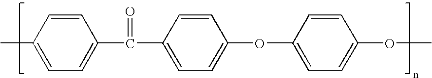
CC1=CC=C(C(=O)C2=CC=C(OC3=CC=C(OC)C=C3)C=C2)C=C1
